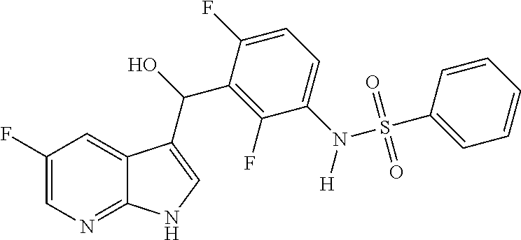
C1(F)=CN=C2C(=C1)C(C(O)C1=C(F)C(N([H])S(C3=CC=CC=C3)(=O)=O)=CC=C1F)=CN2
